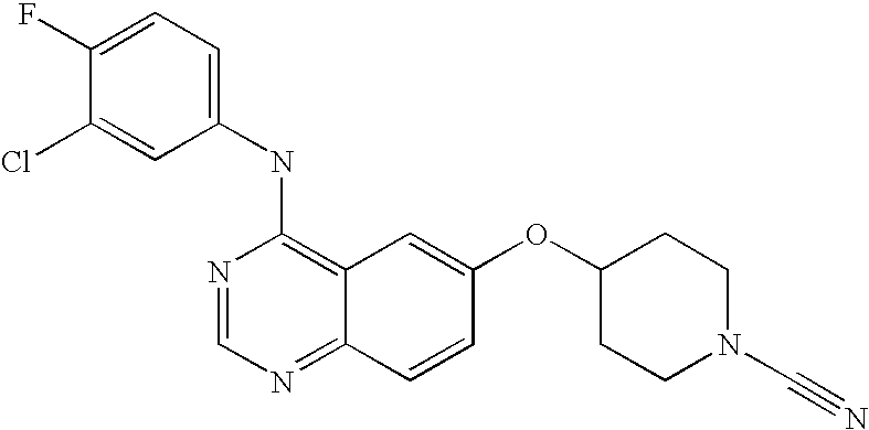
C1=C(Cl)C(F)=CC=C1NC1=C2C(=NC=N1)C=CC(OC1CCN(C#N)CC1)=C2
